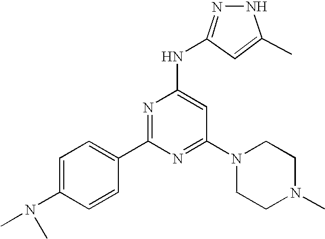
C1=C(N(C)C)C=CC(C2=NC(NC3=NNC(C)=C3)=CC(N3CCN(C)CC3)=N2)=C1
